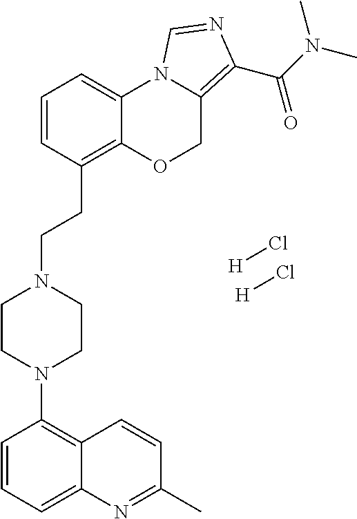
[H]Cl.[H]Cl.C1(N2CCN(CCC3=C4C(=CC=C3)N3C(=C(C(N(C)C)=O)N=C3)CO4)CC2)=C2C(=CC=C1)N=C(C)C=C2
